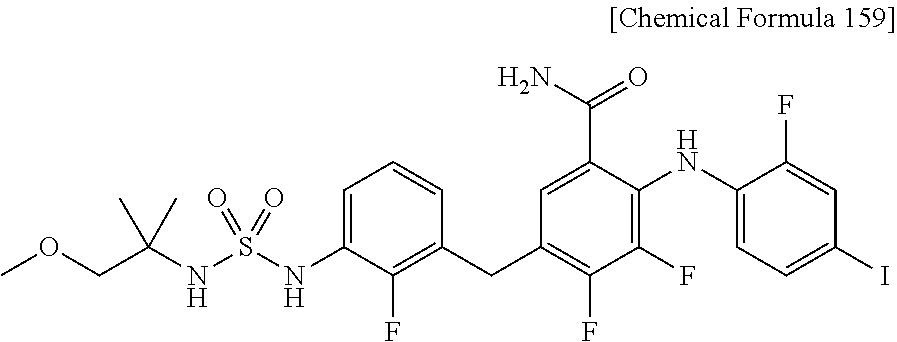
C1=C(NS(NC(COC)(C)C)(=O)=O)C(F)=C(CC2=C(F)C(F)=C(NC3=CC=C(I)C=C3F)C(C(N)=O)=C2)C=C1
